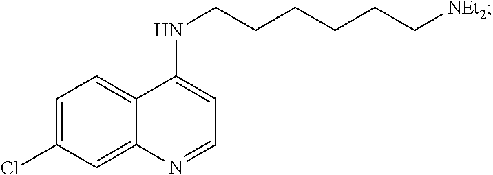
C1=C(Cl)C=C2C(=C1)C(NCCCCCC[NEt2])=CC=N2
